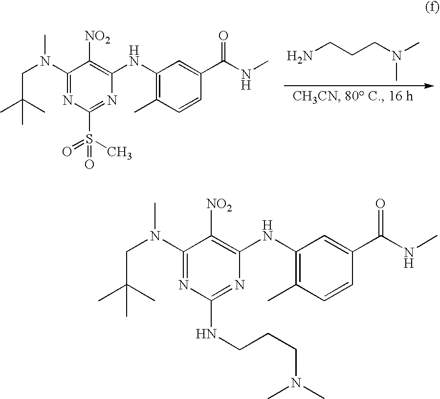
NCCCN(C)C.C1(N(CC(C)(C)C)C)=NC(S(C)(=O)=O)=NC(NC2=C(C)C=CC(C(NC)=O)=C2)=C1[NO2].C1(N(CC(C)(C)C)C)=NC(NCCCN(C)C)=NC(NC2=C(C)C=CC(C(NC)=O)=C2)=C1[NO2]
